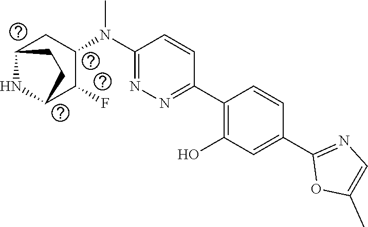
C1(N(C2CC3NC(C2F)CC3)C)=NN=C(C2=C(O)C=C(C3=NC=C(C)O3)C=C2)C=C1
